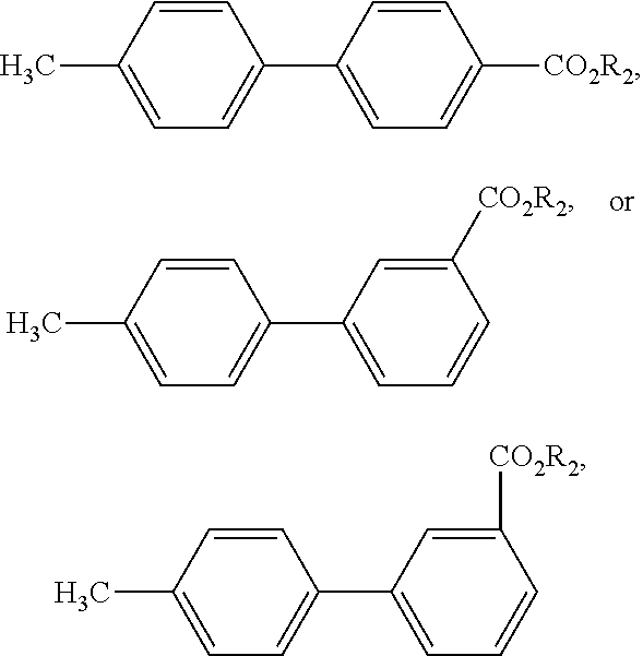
C1=CC(C)=CC=C1C1=CC=CC([CO2R2])=C1.C1=CC(C)=CC=C1C1=CC=C([CO2R2])C=C1.C1=CC(C)=CC=C1C1=CC=CC([CO2R2])=C1
